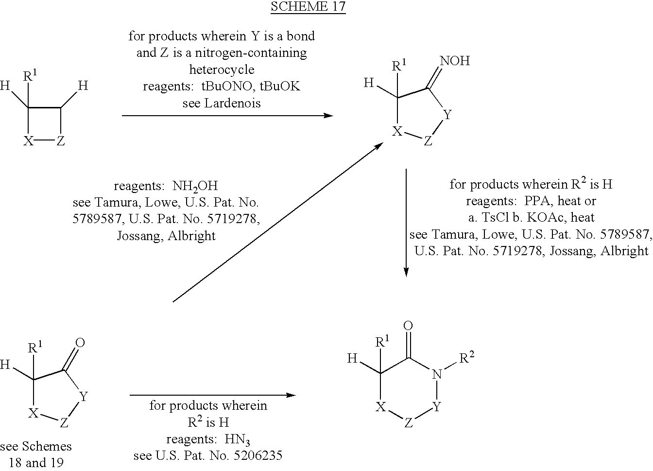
C1([H])([R1])[X][Z]C1[H].C1([H])([R1])[X][Z][Y]C1=[NOH].C1([H])([R1])[X][Z][Y]C1=O.C1([H])([R1])[X][Z][Y]N([R2])C1=O
